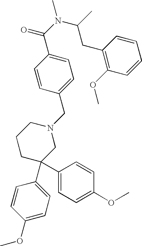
C1=C(C(N(C(C)CC2=C(OC)C=CC=C2)C)=O)C=CC(CN2CCCC(C3=CC=C(OC)C=C3)(C3=CC=C(OC)C=C3)C2)=C1
